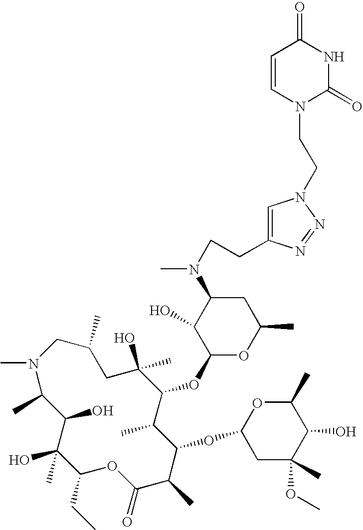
CN1C(C)C(O)C(O)(C)C(CC)OC(=O)C(C)C(OC2CC(C)(OC)C(O)C(C)O2)C(C)C(OC2OC(C)CC(N(CCC3=CN(CCN4C(=O)NC(=O)C=C4)N=N3)C)C2O)C(C)(O)CC(C)C1
